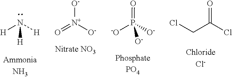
O=[N+]([O-])[O-].[-O]P([O-])(=O)[O-].C(C(Cl)=O)Cl.[H]N([H])[H]
